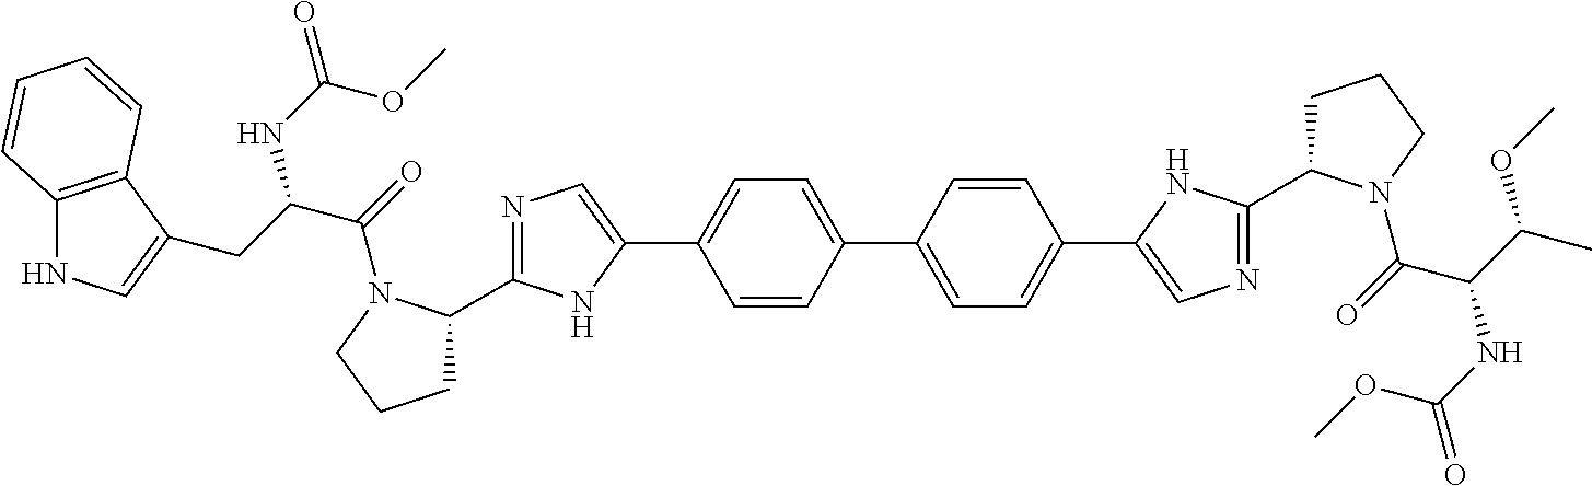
N1=C(C2CCCN2C(=O)C(CC2=CNC3=C2C=CC=C3)NC(=O)OC)NC(C2=CC=C(C3=CC=C(C4=CN=C(C5CCCN5C(=O)C(C(C)OC)NC(=O)OC)N4)C=C3)C=C2)=C1
